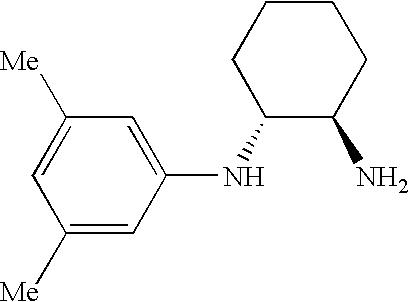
C1=C([Me])C=C(NC2C(N)CCCC2)C=C1[Me]
